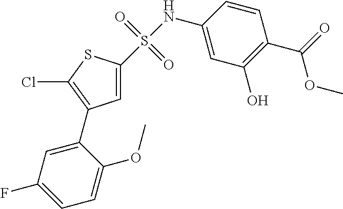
C1=C(S(NC2=CC(O)=C(C(=O)OC)C=C2)(=O)=O)SC(Cl)=C1C1=CC(F)=CC=C1OC
